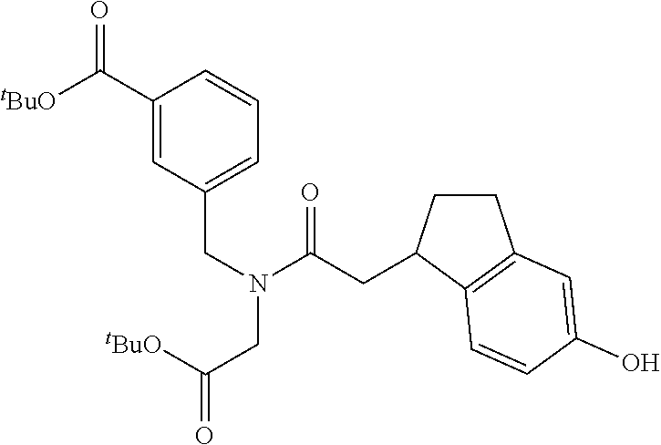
C([tBuO])(=O)CN(C(=O)CC1CCC2=C1C=CC(O)=C2)CC1=CC=CC(C([tBuO])=O)=C1
